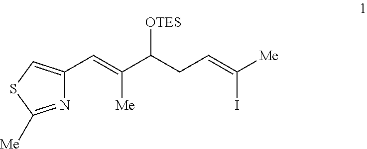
N1=C([Me])SC=C1C=C(C(CC=C([Me])I)[OTES])[Me]
